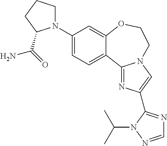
C1(N2CCCC2C(=O)N)=CC=C2C(=C1)OCCN1C=C(C3=NC=NN3C(C)C)N=C21
